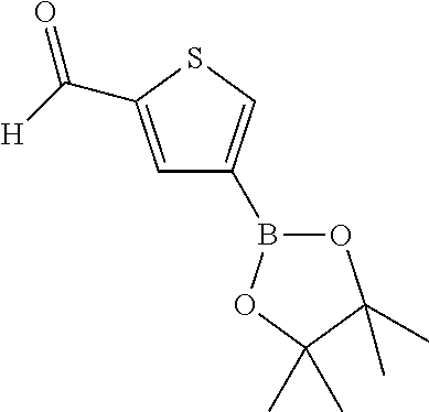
C1=C(C([H])=O)SC=C1B1OC(C)(C)C(C)(C)O1
